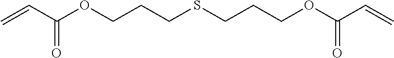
S(CCCOC(=O)C=C)CCCOC(C=C)=O
